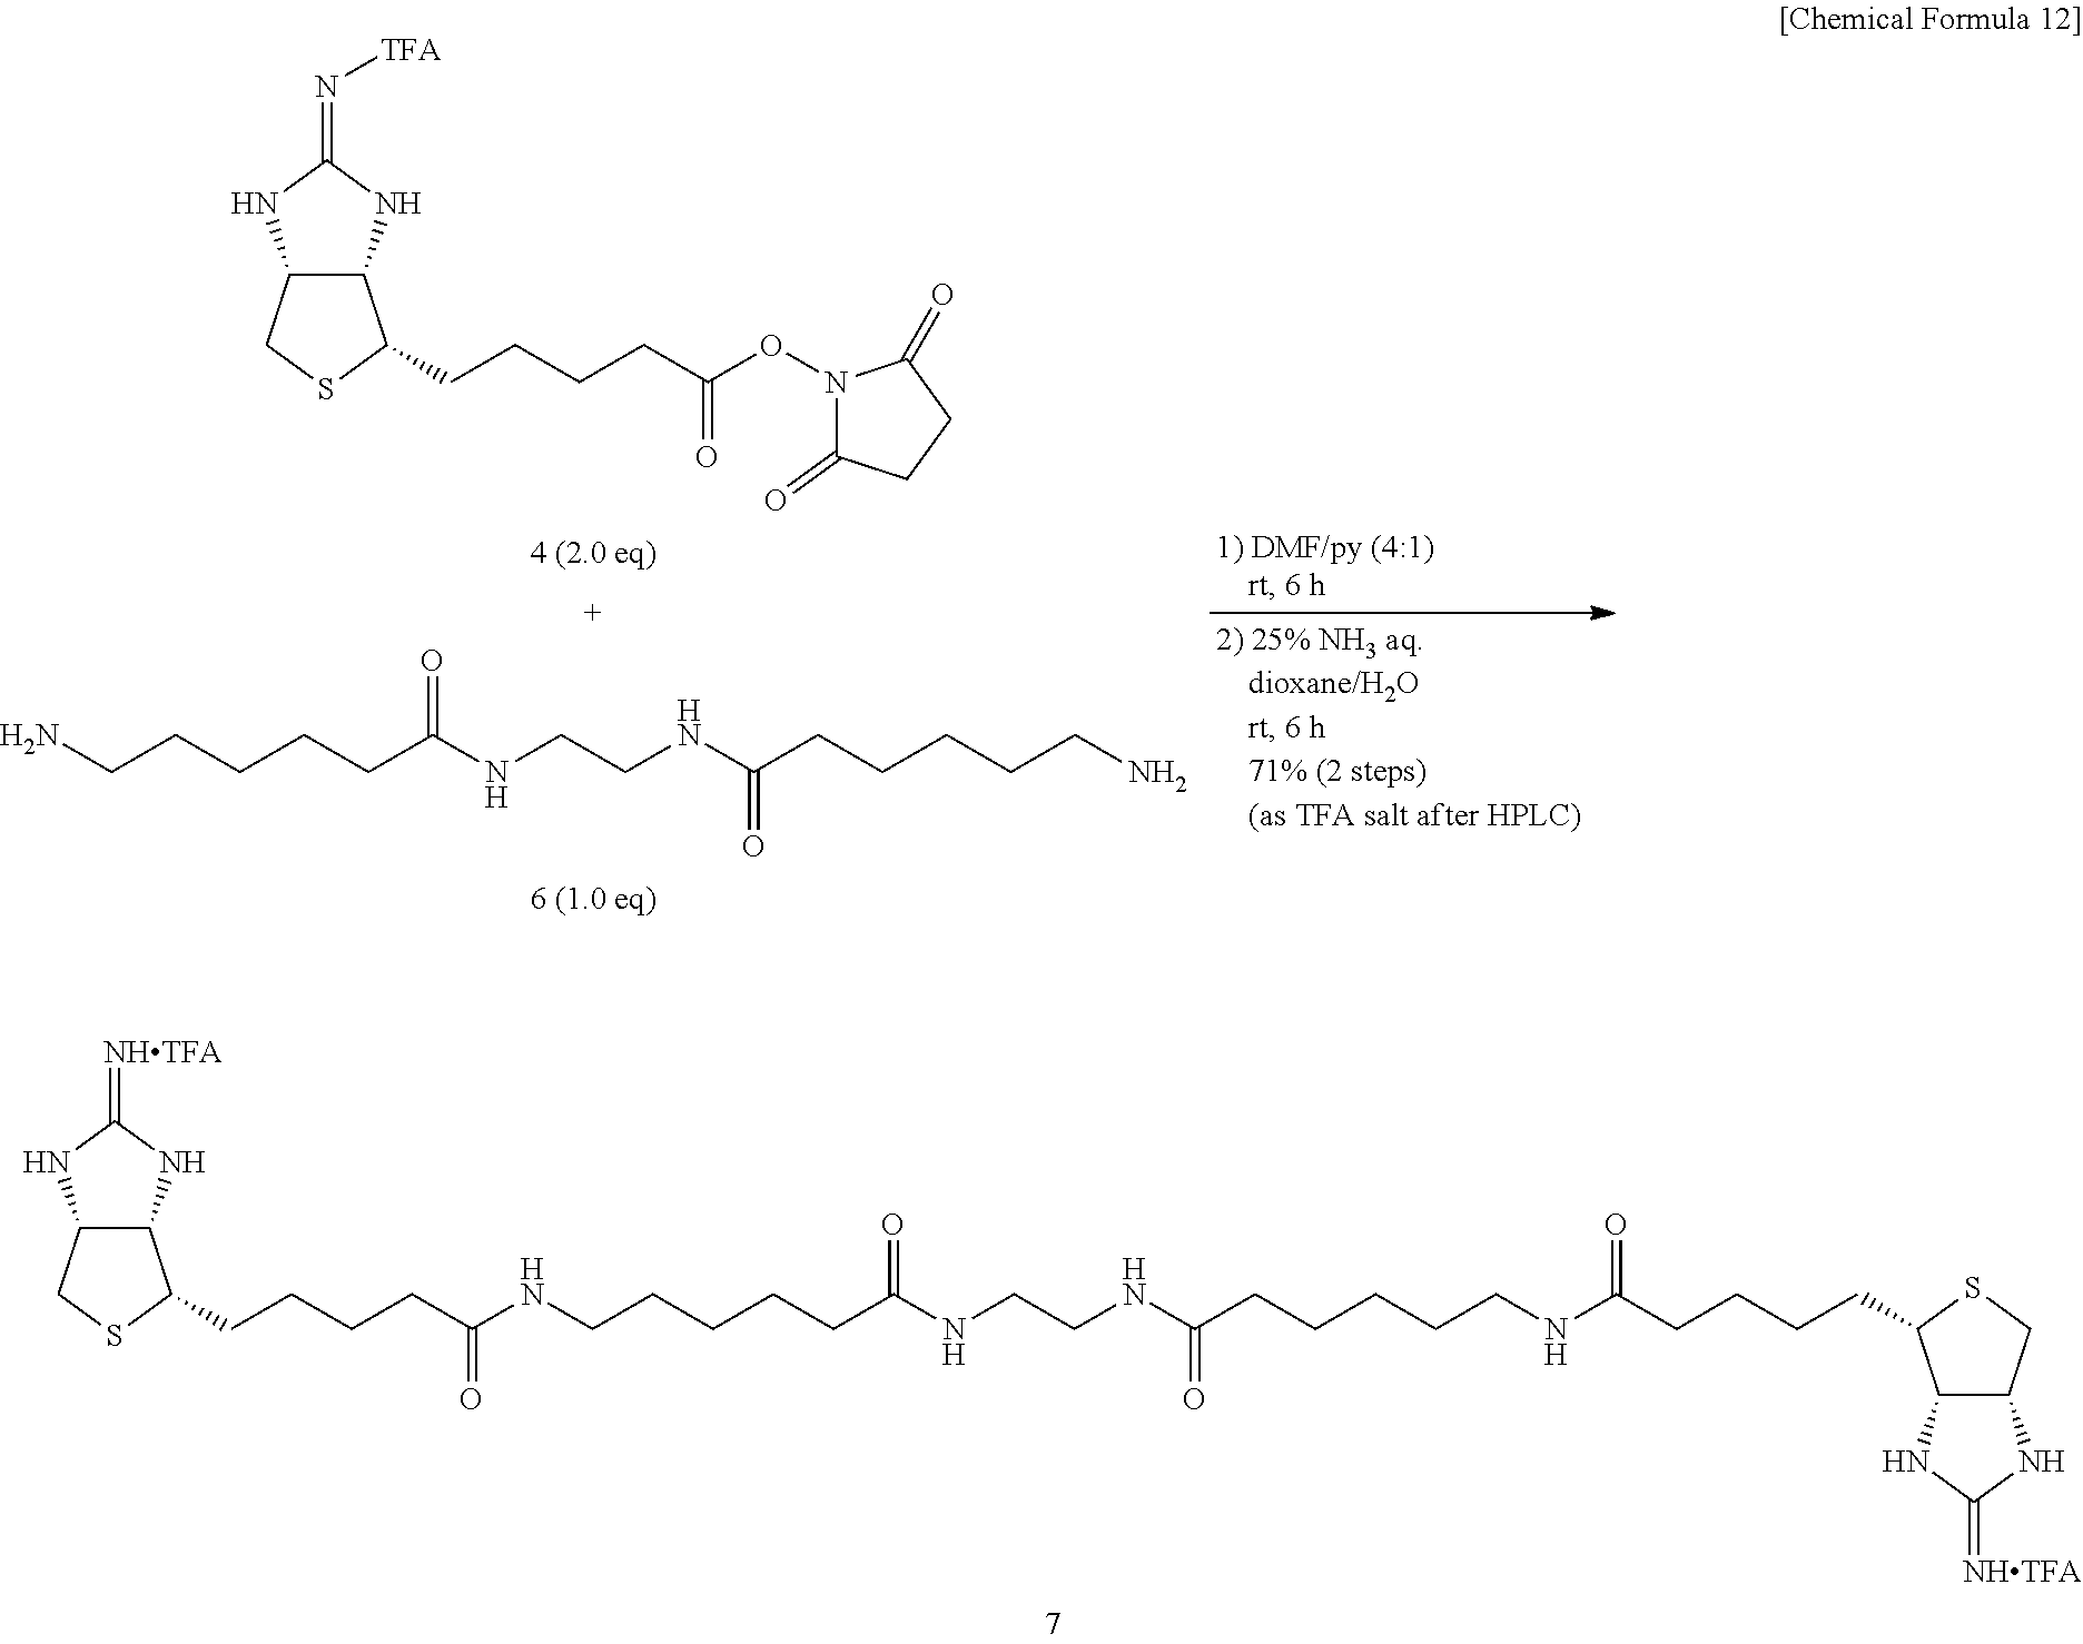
C12C(CSC1CCCCC(=O)NCCCCCC(NCCNC(CCCCCNC(CCCCC1C3C(CS1)NC(=[NHTFA])N3)=O)=O)=O)NC(=[NHTFA])N2.C12C(CSC1CCCCC(ON1C(=O)CCC1=O)=O)NC(=N[TFA])N2.NCCCCCC(NCCNC(CCCCCN)=O)=O
